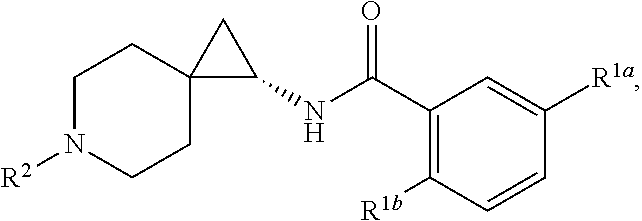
C1(C(NC2C3(CCN([R2])CC3)C2)=O)=C([R1b])C=CC([R1a])=C1
